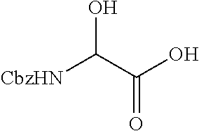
OC(C(O)=O)[CbzHN]
